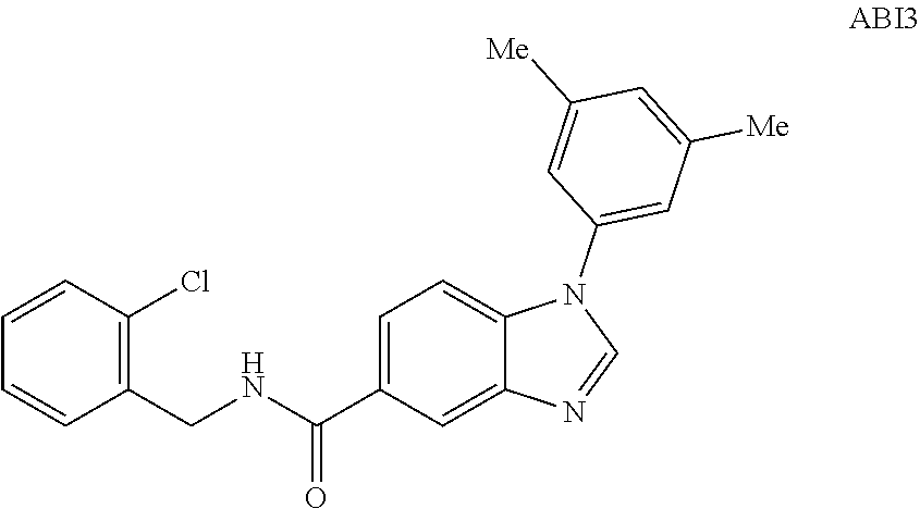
C1=C(C(NCC2=C(Cl)C=CC=C2)=O)C=C2C(=C1)N(C1=CC([Me])=CC([Me])=C1)C=N2
